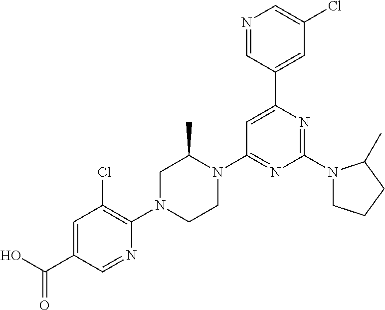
OC(C1=CC(Cl)=C(N2CCN(C3=NC(N4CCCC4C)=NC(C4=CC(Cl)=CN=C4)=C3)C(C)C2)N=C1)=O
